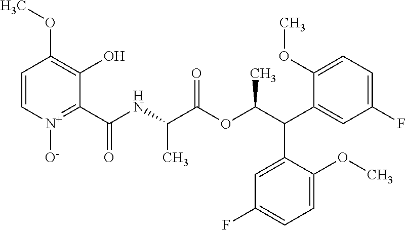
C1=C[N+]([O-])=C(C(NC(C(OC(C(C2=CC(F)=CC=C2OC)C2=CC(F)=CC=C2OC)C)=O)C)=O)C(O)=C1OC
